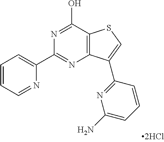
N1=C(O)C2=C(N=C1C1=CC=CC=N1)C(C1=NC(N)=CC=C1)=CS2
